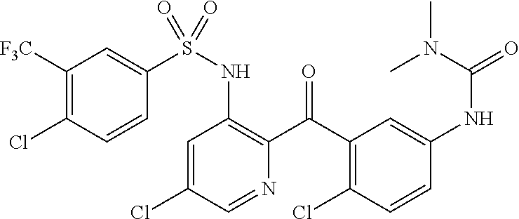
C1=C(Cl)C=NC(C(C2=C(Cl)C=CC(NC(=O)N(C)C)=C2)=O)=C1NS(=O)(C1=CC([F3C])=C(Cl)C=C1)=O
